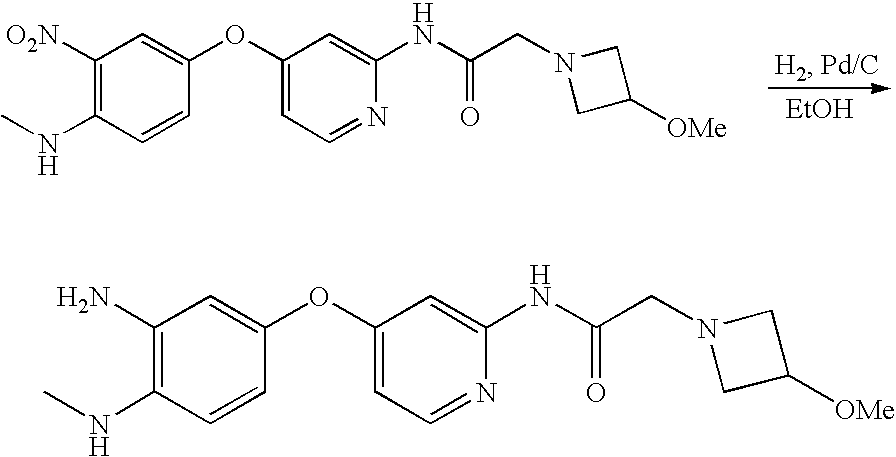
[EtOH].C1([O2N])=C(NC)C=CC(OC2=CC=NC(NC(CN3CC([OMe])C3)=O)=C2)=C1.C1(N)=C(NC)C=CC(OC2=CC=NC(NC(CN3CC([OMe])C3)=O)=C2)=C1
